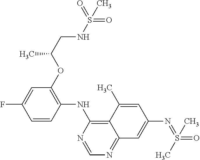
C1(OC(CNS(=O)(=O)C)C)=C(NC2=C3C(=NC=N2)C=C(N=S(C)(=O)C)C=C3C)C=CC(F)=C1
